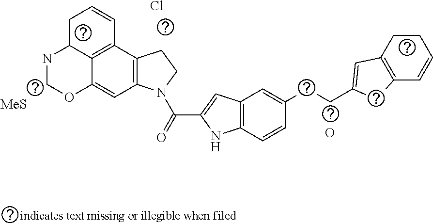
C1CC2=C(C=C1)CC(CCC1=CC3=C(C=C1)NC(C(=O)N1C4=C(C5=C6C(CC=C5)NCOC6=C4)CC1)=C3)=C2.[MeS].Cl.O
